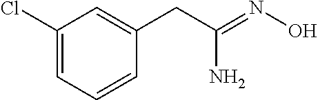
C1(Cl)=CC=CC(CC(=NO)N)=C1
